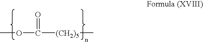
COC([(CH2)5]C)=O
